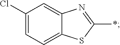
C12=CC=C(Cl)C=C1N=C(*)S2
